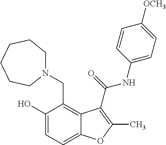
C1(O)=CC=C2C(=C1CN1CCCCCC1)C(C(=O)NC1=CC=C([OCH3])C=C1)=C(C)O2
